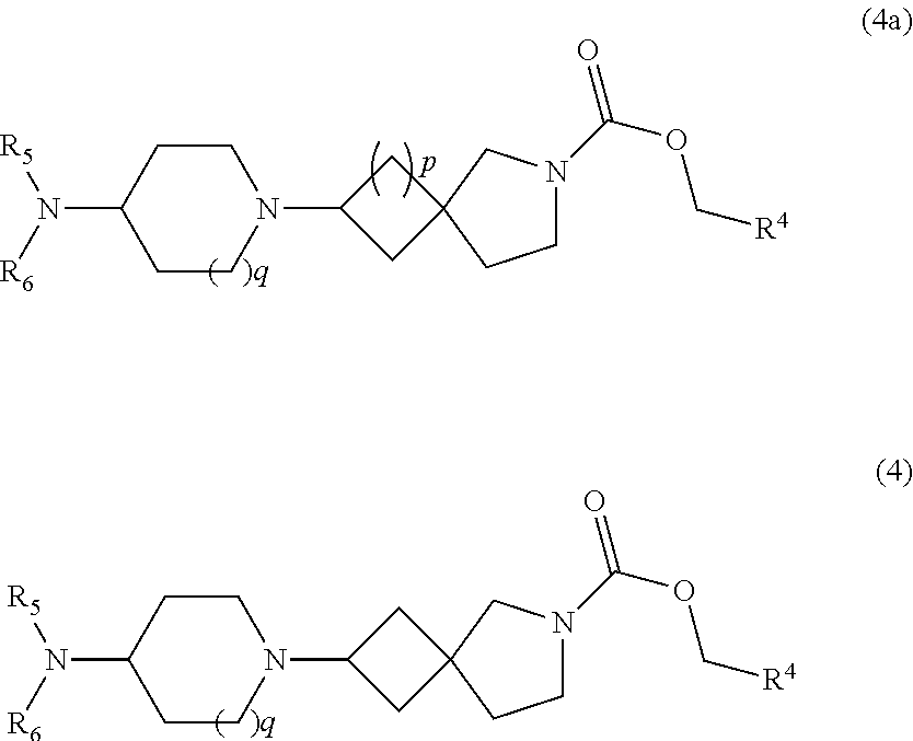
C1CC(N([R5])[R6])CCN1C1CC2(C1)CCN(C(OC[R4])=O)C2.C1CC(N([R5])[R6])CCN1C1CC2(C1)CCN(C(OC[R4])=O)C2
